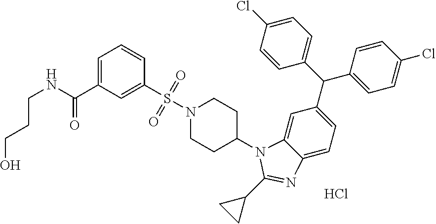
OCCCNC(C1=CC=CC(S(=O)(N2CCC(N3C4=CC(C(C5=CC=C(Cl)C=C5)C5=CC=C(Cl)C=C5)=CC=C4N=C3C3CC3)CC2)=O)=C1)=O.Cl
